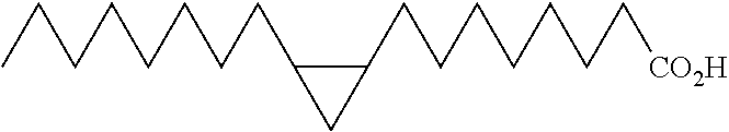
C(CC1CC1CCCCCCC[CO2H])CCCCCC
